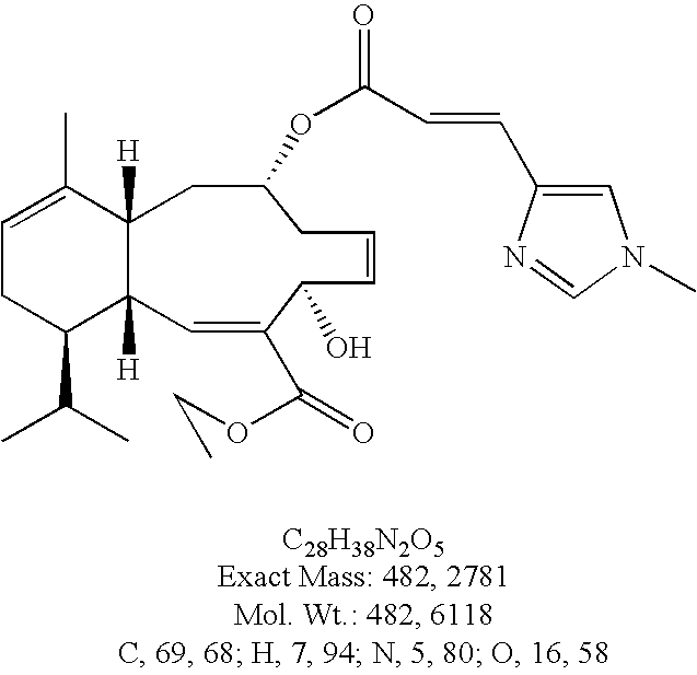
C1=C(C)C2([H])C([H])(C(C(C)C)C1)C=C(C(=O)OCC)C(O)C=CCC(OC(=O)C=CC1=CN(C)C=N1)C2
